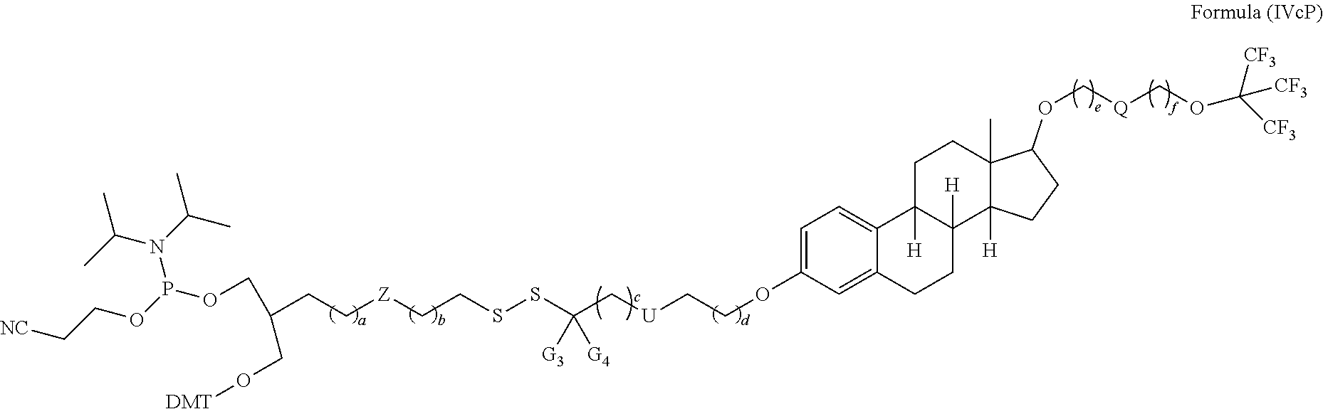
[Z](CCSSC(C[U]CCOC1=CC=C2C(=C1)CCC1([H])C2([H])CCC2(C)C1([H])CCC2OC[Q]COC([CF3])([CF3])[CF3])([G4])[G3])CCC(COP(N(C(C)C)C(C)C)OCC[NC])CO[DMT]
